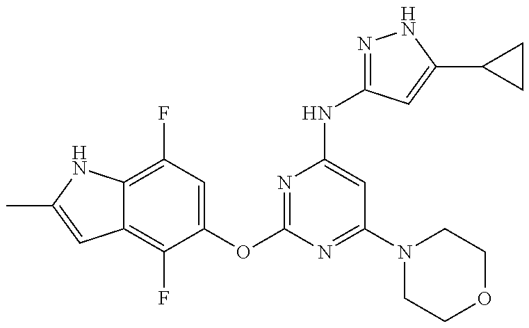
C12=C(F)C(OC3=NC(NC4=NNC(C5CC5)=C4)=CC(N4CCOCC4)=N3)=CC(F)=C1NC(C)=C2
